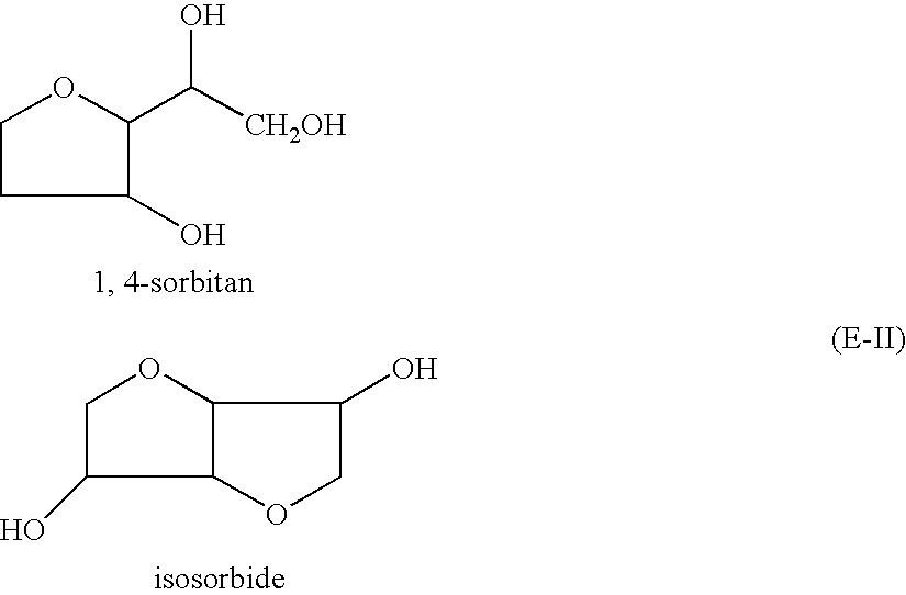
C1(O)C(C([CH2OH])O)OCC1.O1CC(O)C2C1C(O)CO2
